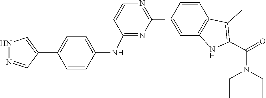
C1=CN=C(C2=CC3=C(C=C2)C(C)=C(C(=O)N(CC)CC)N3)N=C1NC1=CC=C(C2=CNN=C2)C=C1
